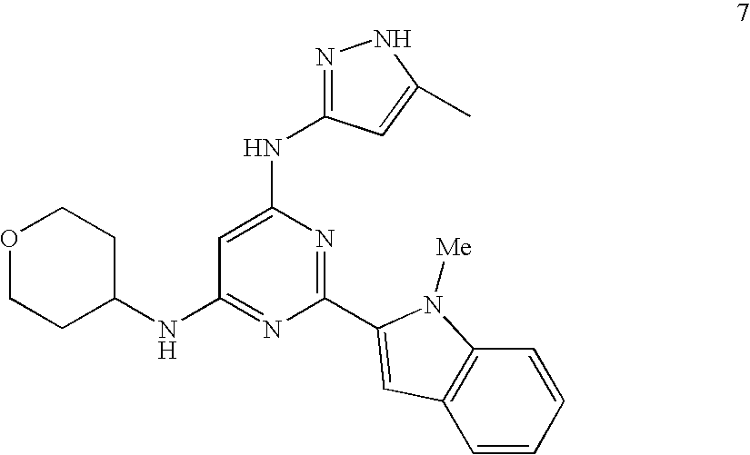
C1=C(NC2=NNC(C)=C2)N=C(C2=CC3=C(C=CC=C3)N2[Me])N=C1NC1CCOCC1
